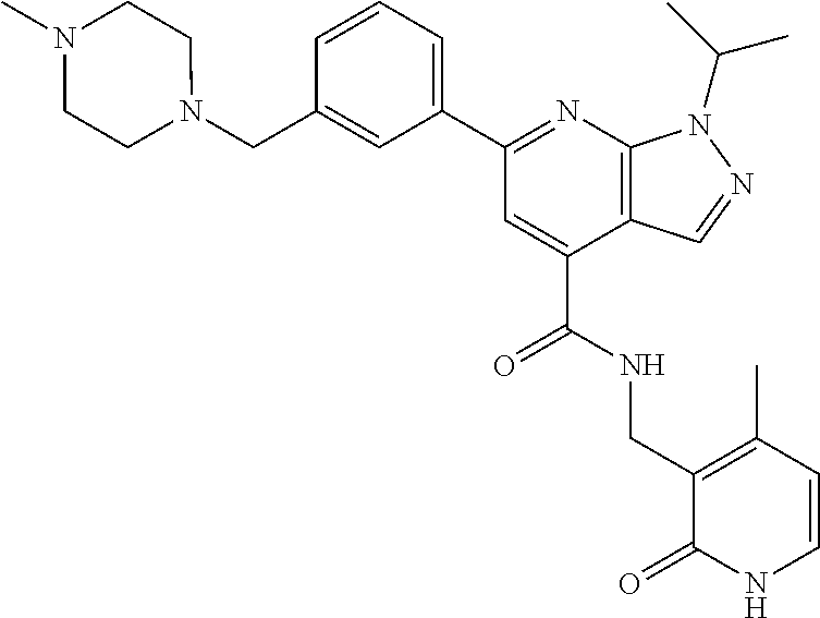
C12=C(N=C(C3=CC=CC(CN4CCN(C)CC4)=C3)C=C1C(=O)NCC1=C(C)C=CNC1=O)N(C(C)C)N=C2
